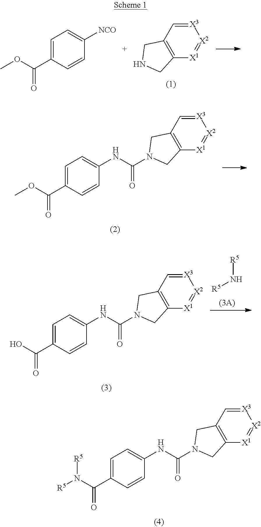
[X3]1=CC2=C([X1]=[X2]1)CN(C(NC1=CC=C(C(N([R5])[R5])=O)C=C1)=O)C2.[X3]1=CC2=C([X1]=[X2]1)CNC2.C1=C(C(OC)=O)C=CC([NCO])=C1.[X3]1=CC2=C([X1]=[X2]1)CN(C(NC1=CC=C(C(OC)=O)C=C1)=O)C2.[X3]1=CC2=C([X1]=[X2]1)CN(C(NC1=CC=C(C(O)=O)C=C1)=O)C2.[R5]N[R5]
